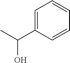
C1=C(C(C)O)C=CC=C1
